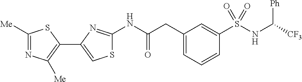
C1([Me])=NC([Me])=C(C2=CSC(NC(CC3=CC=CC(S(NC([CF3])[Ph])(=O)=O)=C3)=O)=N2)S1
